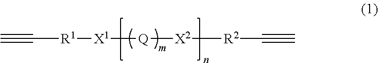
C#C[R1][X1][Q][X2][R2]C#C
